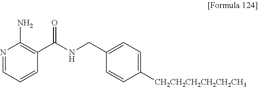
N1=CC=CC(C(NCC2=CC=C([CH2CH2CH2CH2CH2CH3])C=C2)=O)=C1N
